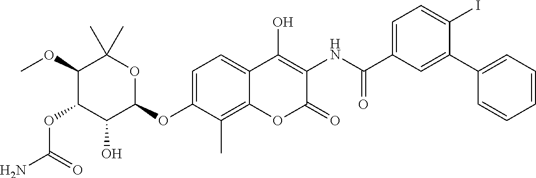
NC(=O)OC1C(O)C(OC2=CC=C3C(=C2C)OC(=O)C(NC(=O)C2=CC=C(I)C(C4=CC=CC=C4)=C2)=C3O)OC(C)(C)C1OC
